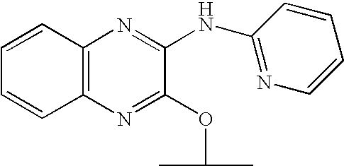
C12=C(C=CC=C1)N=C(NC1=NC=CC=C1)C(OC(C)C)=N2
